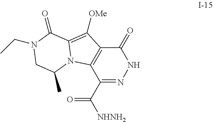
C1(C([NHNH2])=O)=NNC(=O)C2=C1N1C(=C2[OMe])C(=O)N(CC)CC1C
